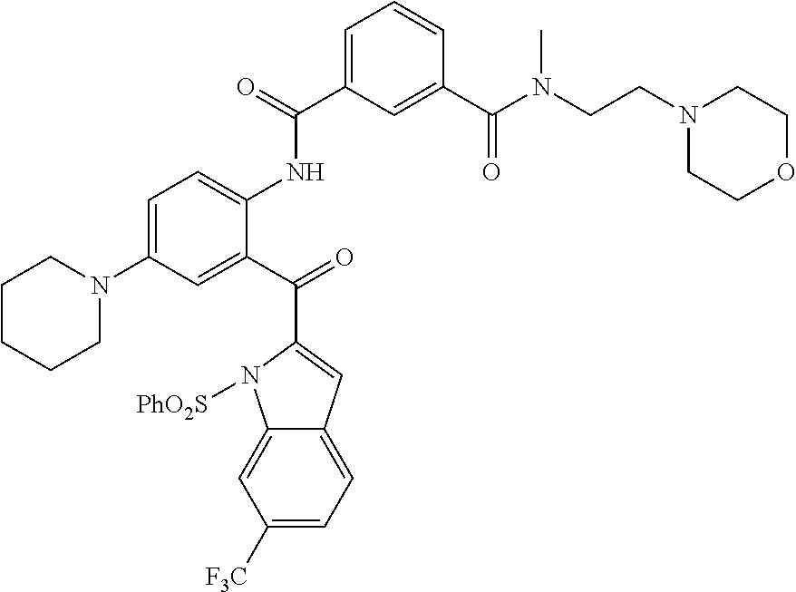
C1=C(N2CCCCC2)C=C(C(=O)C2=CC3=CC=C([F3C])C=C3N2[PhO2S])C(NC(C2=CC=CC(C(N(CCN3CCOCC3)C)=O)=C2)=O)=C1
